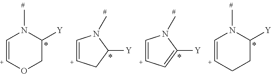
C1=[C+]OCC([Y])N1C.C1=[C+]CCC([Y])N1C.C1=[C+]CC([Y])N1C.C1=[C+]C=C([Y])N1C
